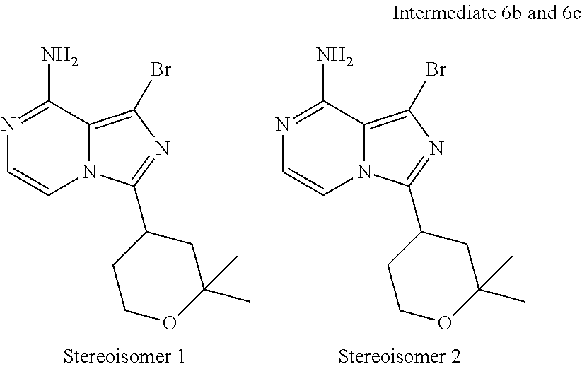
N1=C(N)C2=C(Br)N=C(C3CCOC(C)(C)C3)N2C=C1.N1=C(N)C2=C(Br)N=C(C3CCOC(C)(C)C3)N2C=C1
